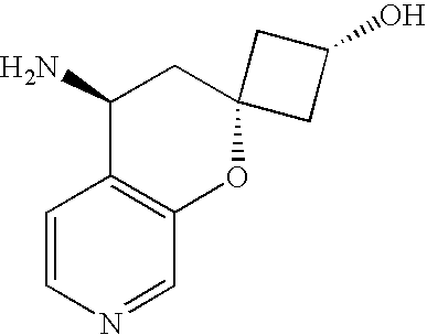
C1=CN=CC2=C1C(N)CC1(O2)CC(O)C1
